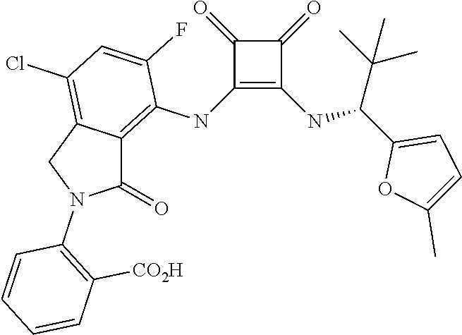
C1(NC2=C3C(=C(Cl)C=C2F)CN(C2=C([CO2H])C=CC=C2)C3=O)=C(NC(C2=CC=C(C)O2)C(C)(C)C)C(=O)C1=O
